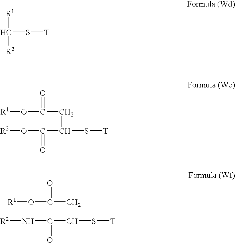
[R1]C(S[T])[R2].O([R1])C(=O)CC(S[T])C(=O)O[R2].O([R1])C(=O)CC(S[T])C(=O)N[R2]
